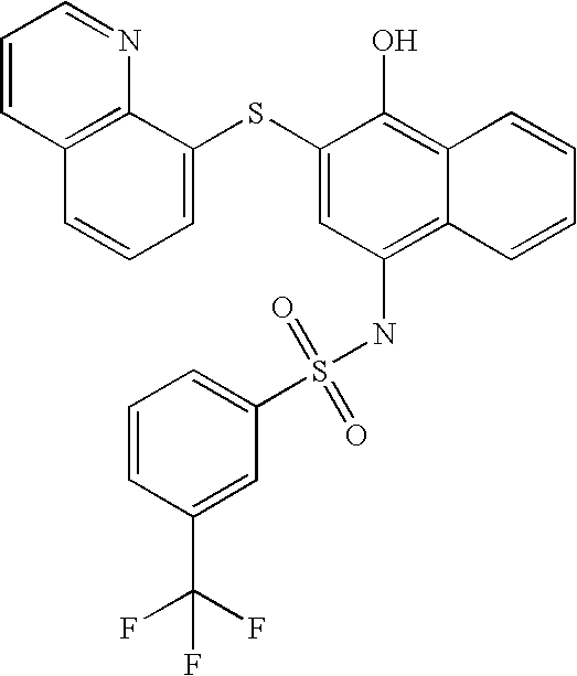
C1=CC2=C(N=C1)C(SC1=CC(NS(C3=CC=CC(C(F)(F)F)=C3)(=O)=O)=C3C(=C1O)C=CC=C3)=CC=C2
